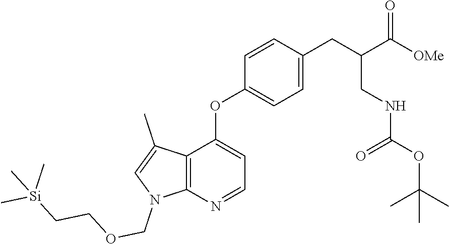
C12=C(N=CC=C1OC1=CC=C(CC(C([OMe])=O)CNC(OC(C)(C)C)=O)C=C1)N(COCC[Si](C)(C)C)C=C2C
